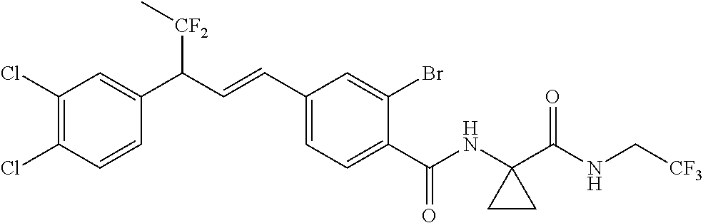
C1(Cl)=C(Cl)C=CC(C(C=CC2=CC=C(C(NC3(C(NC[CF3])=O)CC3)=O)C(Br)=C2)[CF2]C)=C1
